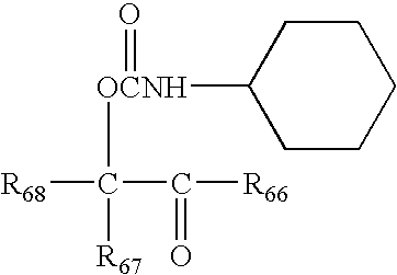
[R68]C([OCNH](C1CCCCC1)=O)(C([R66])=O)[R67]
